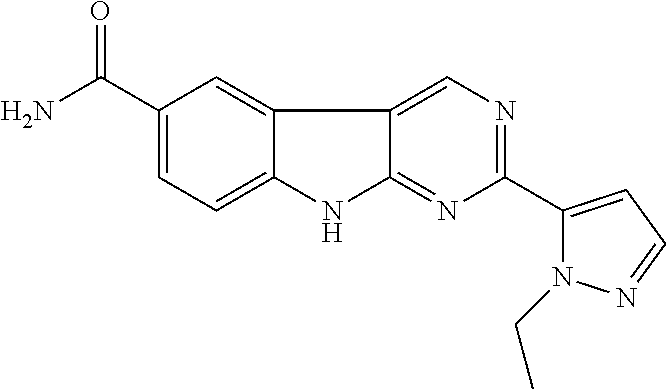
C1(C(N)=O)=CC=C2C(=C1)C1=CN=C(C3=CC=NN3CC)N=C1N2
